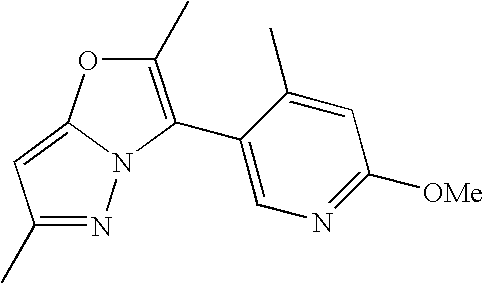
N1=C(C)C=C2N1C(C1=CN=C([OMe])C=C1C)=C(C)O2
